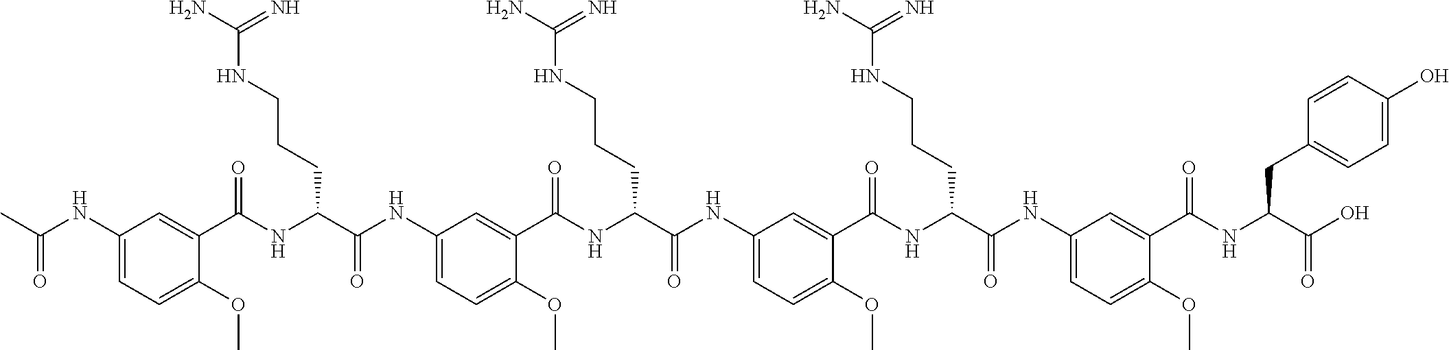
C1(NC(C)=O)=CC=C(OC)C(C(NC(C(NC2=CC=C(OC)C(C(NC(C(NC3=CC=C(OC)C(C(NC(C(NC4=CC=C(OC)C(C(NC(C(O)=O)CC5=CC=C(O)C=C5)=O)=C4)=O)CCCNC(N)=N)=O)=C3)=O)CCCNC(N)=N)=O)=C2)=O)CCCNC(N)=N)=O)=C1
